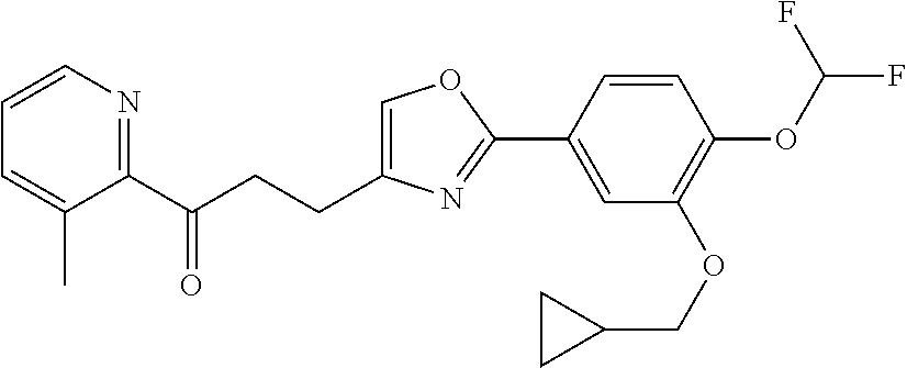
C1=C(CCC(C2=NC=CC=C2C)=O)N=C(C2=CC(OCC3CC3)=C(OC(F)F)C=C2)O1
